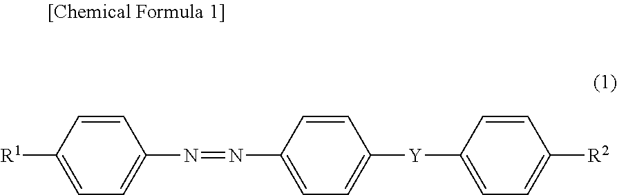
C1=CC([R1])=CC=C1N=NC1=CC=C([Y]C2=CC=C([R2])C=C2)C=C1
